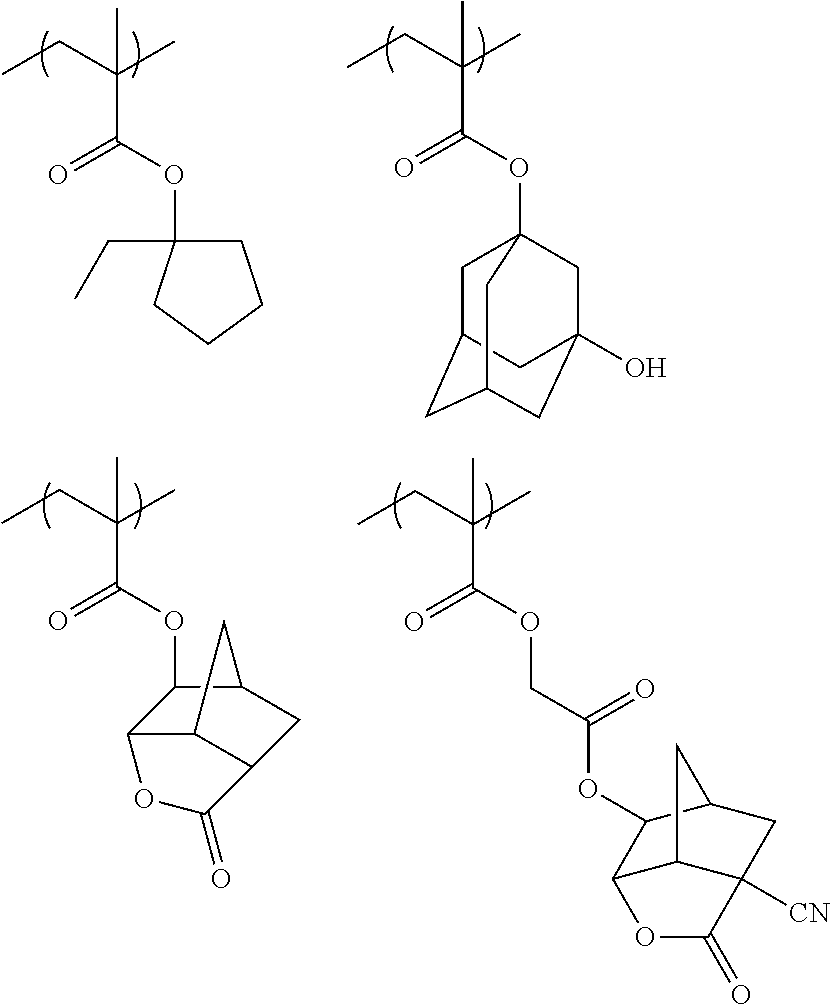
CCC(C)(C(OC12CC3CC(CC(O)(C1)C3)C2)=O)C.CCC(C)(C(=O)OC1(CC)CCCC1)C.CCC(C)(C)C(=O)OC1C2C3C(CC1C3)C(=O)O2.CCC(C)(C(OCC(OC1C2C3C([CN])(CC1C3)C(=O)O2)=O)=O)C
